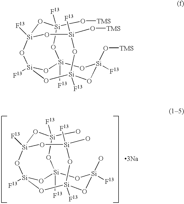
[F13][Si]12O[Si](O)([F13])O[Si]3([F13])O[Si]([F13])(O1)O[Si]([F13])(O[Si](O)([F13])O3)O[Si](O)([F13])O2.[3Na].[F13][Si]12O[Si](O[TMS])([F13])O[Si]3([F13])O[Si]([F13])(O1)O[Si]([F13])(O[Si](O[TMS])([F13])O3)O[Si](O[TMS])([F13])O2
